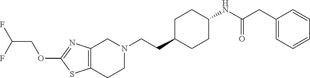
C12=C(CCN(CCC3CCC(NC(CC4=CC=CC=C4)=O)CC3)C1)SC(OCC(F)F)=N2
